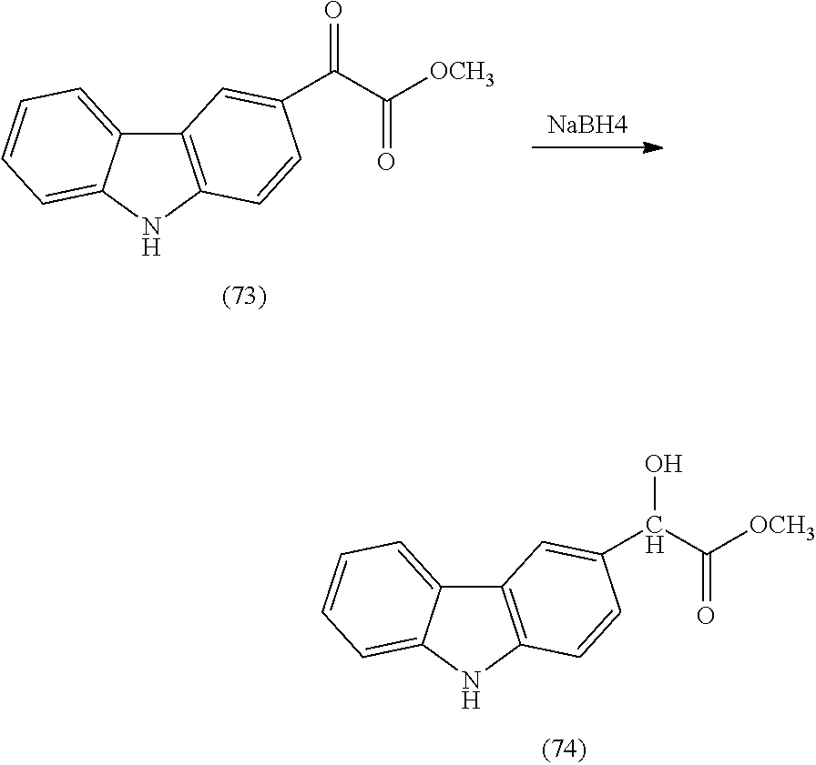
C12=C(NC3=CC=CC=C13)C=CC(C(C([OCH3])=O)O)=C2.C12=C(NC3=CC=CC=C13)C=CC(C(C([OCH3])=O)=O)=C2.[NaBH4]
